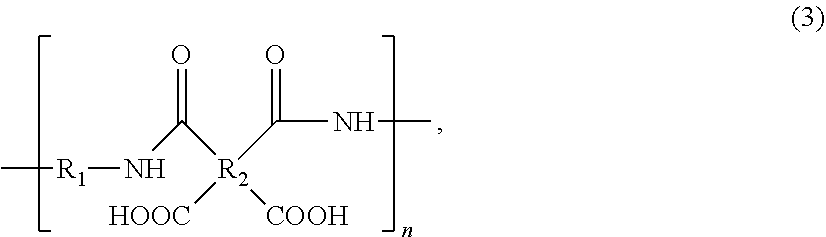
C[R1]NC([R2](C(NC)=O)([HOOC])[COOH])=O
